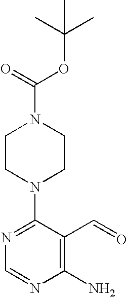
C1(N)=C(C=O)C(N2CCN(C(=O)OC(C)(C)C)CC2)=NC=N1
